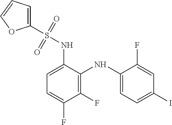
C1=C(NS(=O)(=O)C2=CC=CO2)C(NC2=CC=C(I)C=C2F)=C(F)C(F)=C1
